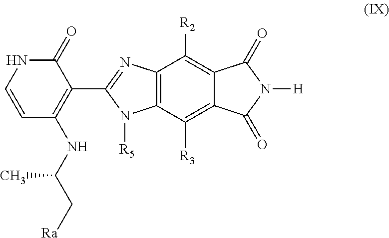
C1(C2=NC3=C(N2[R5])C([R3])=C2C(=C3[R2])C(=O)N([H])C2=O)=C(NC(C[Ra])C)C=CNC1=O
